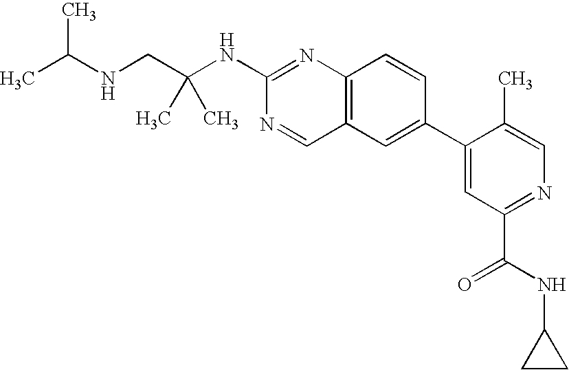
C12=C(C=C(C3=CC(C(NC4CC4)=O)=NC=C3C)C=C1)C=NC(NC(CNC(C)C)(C)C)=N2
